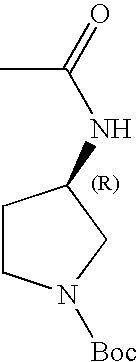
C1CN([Boc])CC1NC(=O)C
